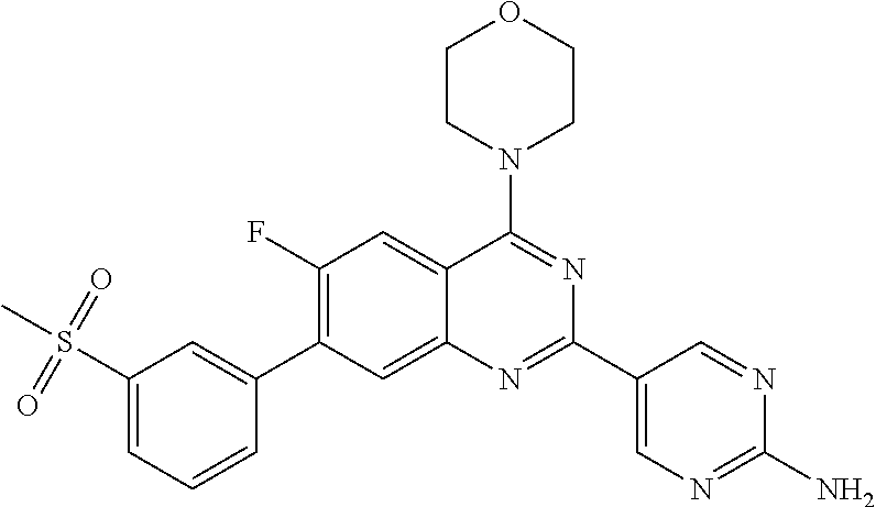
C1(S(C)(=O)=O)=CC=CC(C2=C(F)C=C3C(=C2)N=C(C2=CN=C(N)N=C2)N=C3N2CCOCC2)=C1
